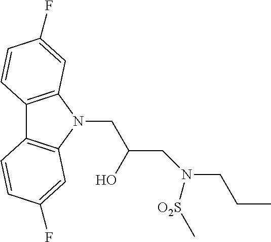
C12=C(N(CC(CN(CCC)[O2S]C)O)C3=C1C=CC(F)=C3)C=C(F)C=C2
